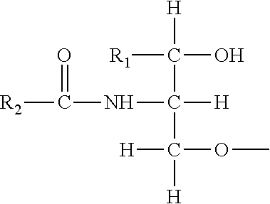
[R1]C([H])(O)C([H])(C([H])(OC)[H])NC([R2])=O
